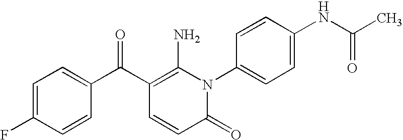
C1=C(F)C=CC(C(C2=C(N)N(C3=CC=C(NC(=O)C)C=C3)C(=O)C=C2)=O)=C1
